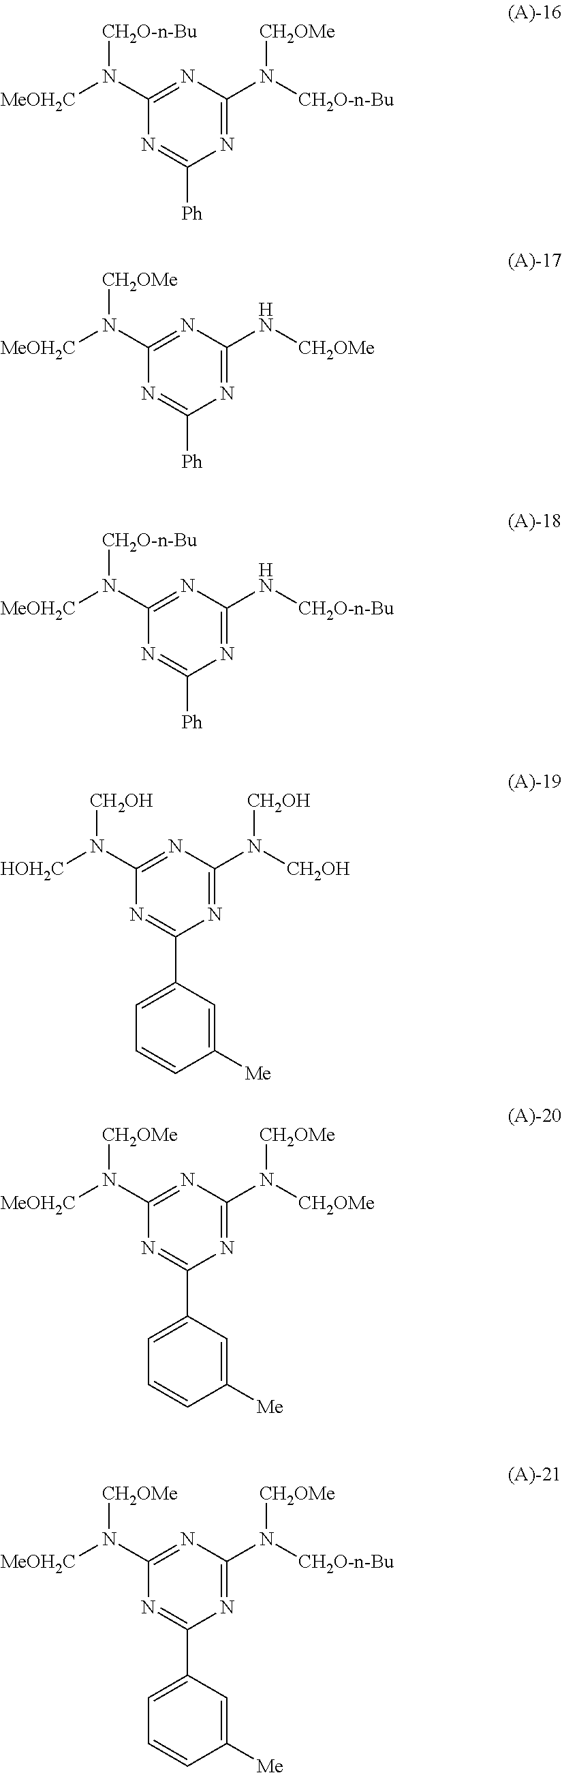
N1=C([Ph])N=C(N([CH2O-n-Bu])[CH2OMe])N=C1N([MeOH2C])[CH2O-n-Bu].N1=C([Ph])N=C(N[CH2OMe])N=C1N([MeOH2C])[CH2OMe].N1=C([Ph])N=C(N[CH2O-n-Bu])N=C1N([MeOH2C])[CH2O-n-Bu].N1=C(C2=CC=CC([Me])=C2)N=C(N([CH2OH])[CH2OH])N=C1N([HOH2C])[CH2OH].N1=C(C2=CC=CC([Me])=C2)N=C(N([CH2OMe])[CH2OMe])N=C1N([MeOH2C])[CH2OMe].N1=C(C2=CC=CC([Me])=C2)N=C(N([CH2O-n-Bu])[CH2OMe])N=C1N([MeOH2C])[CH2OMe]
